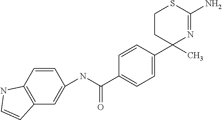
C1=CC(C2(C)N=C(N)SCC2)=CC=C1C(NC1=CC2=C(C=C1)NC=C2)=O
